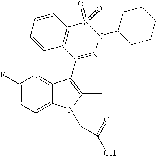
C1(F)=CC=C2C(=C1)C(C1=NN(C3CCCCC3)S(=O)(=O)C3=C1C=CC=C3)=C(C)N2CC(=O)O
